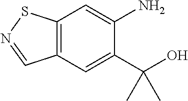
C12=C(C=C(C(O)(C)C)C(N)=C1)C=NS2
